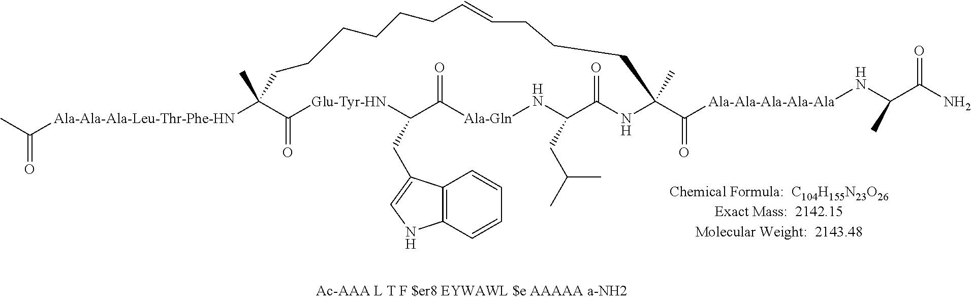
C1(C)([Ala-Ala-Ala-Leu-Thr-Phe-HN]C(C)=O)C(=O)[Glu-Tyr-HN]C(CC2=CNC3=C2C=CC=C3)C(=O)[Ala-Gln]NC(CC(C)C)C(=O)NC(C(=O)[Ala-Ala-Ala-Ala-Ala]NC(C(=O)N)C)(C)CCCC=CCCCCCC1
